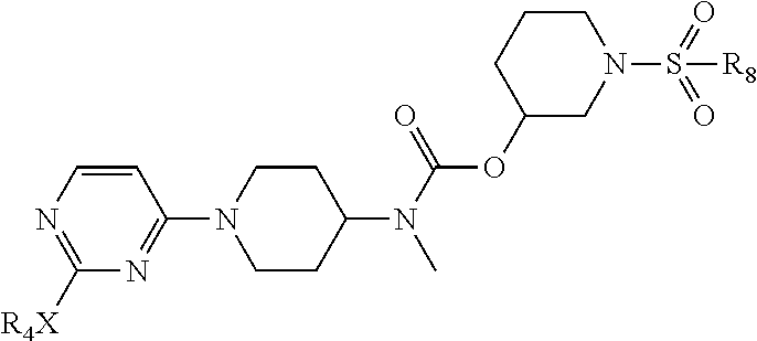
C1=CN=C([R4X])N=C1N1CCC(N(C(=O)OC2CN(S([R8])(=O)=O)CCC2)C)CC1
